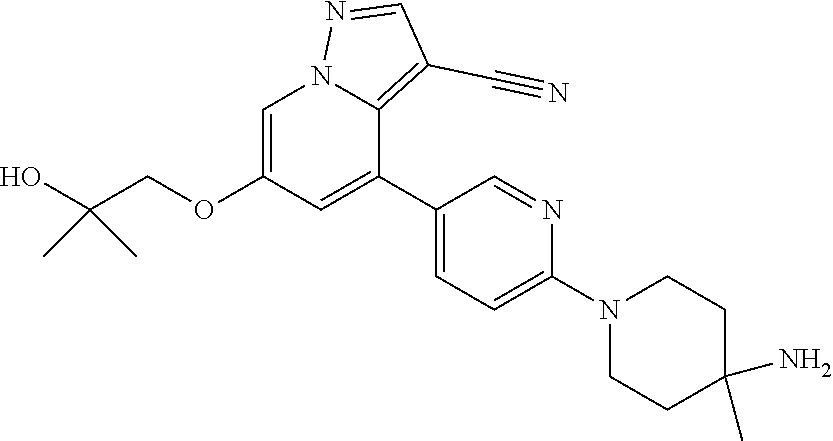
C1=C(OCC(O)(C)C)C=C(C2=CC=C(N3CCC(C)(N)CC3)N=C2)C2=C(C#N)C=NN12
